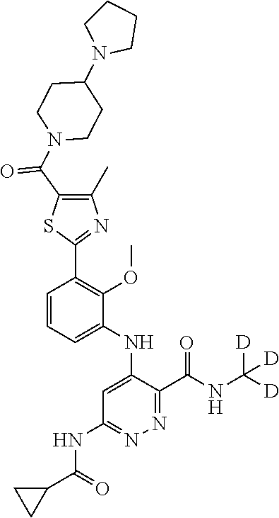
C1=CC=C(NC2=CC(NC(C3CC3)=O)=NN=C2C(NC([D])([D])[D])=O)C(OC)=C1C1=NC(C)=C(C(N2CCC(N3CCCC3)CC2)=O)S1
